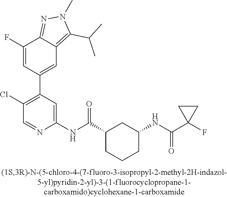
C1(F)=CC(C2=C(Cl)C=NC(NC(C3CCCC(NC(=O)C4(F)CC4)C3)=O)=C2)=CC2=C(C(C)C)N(C)N=C12
